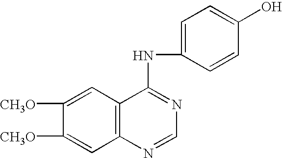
C12=C(C=C([CH3O])C([CH3O])=C1)C(NC1=CC=C(O)C=C1)=NC=N2
